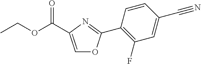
C1(C2=NC(C(OCC)=O)=CO2)=C(F)C=C(C#N)C=C1
